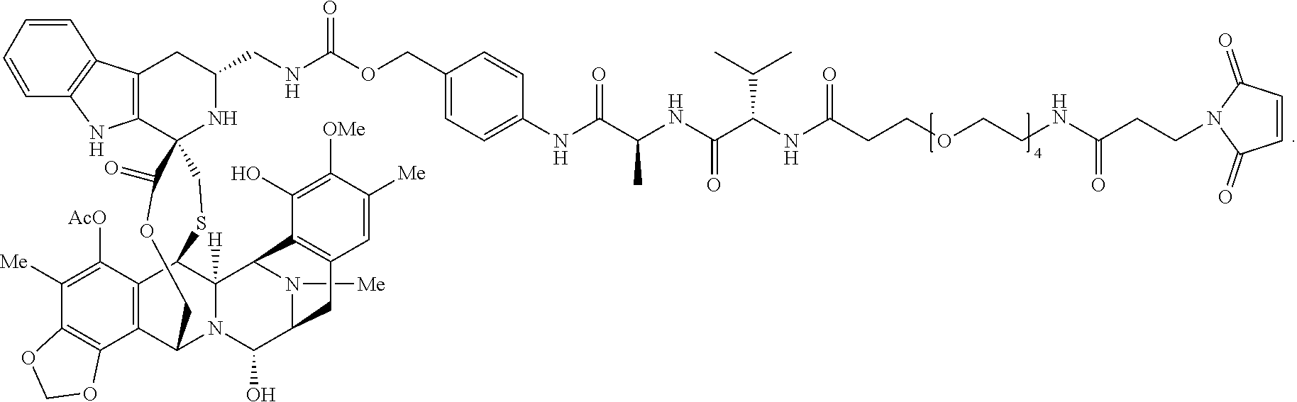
N1([Me])C2C(O)N3C4C5=C(C([AcO])=C([Me])C6=C5OCO6)C(SCC5(C6=C(CC(CNC(OCC7=CC=C(NC(C(C)NC(=O)C(C(C)C)NC(CCOCCNC(=O)CCN8C(=O)C=CC8=O)=O)=O)C=C7)=O)N5)C5=C(N6)C=CC=C5)C(=O)OC4)C3([H])C1C1=C(C2)C=C([Me])C([OMe])=C1O
